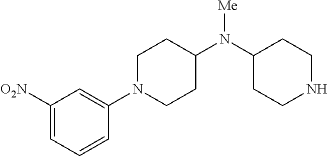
C1([O2N])=CC=CC(N2CCC(N(C3CCNCC3)[Me])CC2)=C1
